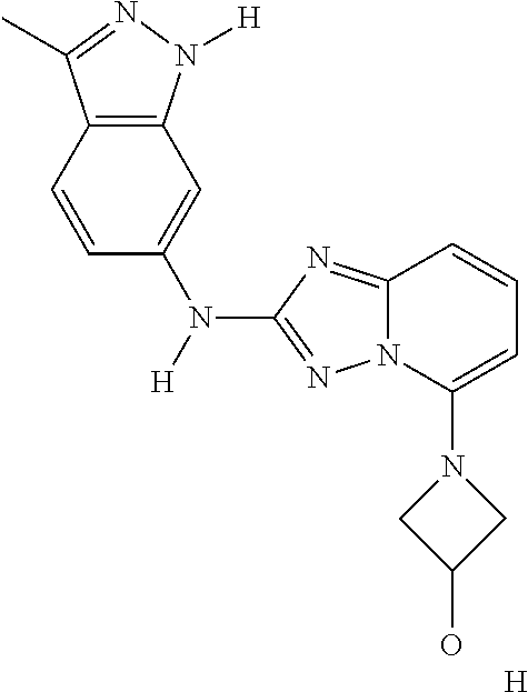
N1(C2=CC=CC3=NC(N([H])C4=CC5=C(C=C4)C(C)=NN5[H])=NN23)CC(O)C1.[H]
